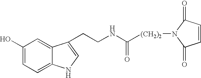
C(NC([(CH2)2]N1C(=O)C=CC1=O)=O)CC1=CNC2=CC=C(O)C=C21
